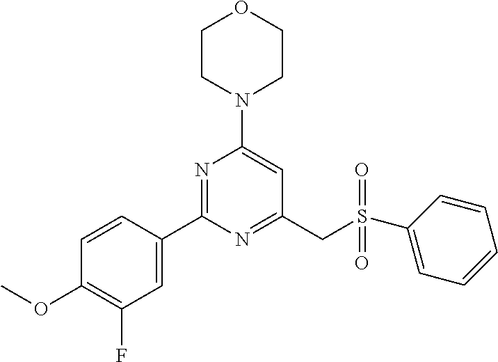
C1(C2=CC(F)=C(OC)C=C2)=NC(N2CCOCC2)=CC(CS(C2=CC=CC=C2)(=O)=O)=N1
